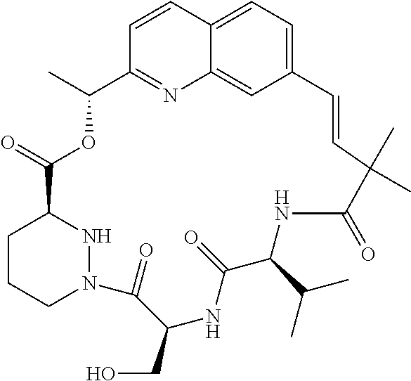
C12=CC=C3C(=C1)N=C(C=C3)C(C)OC(=O)C1CCCN(N1)C(=O)C(CO)NC(=O)C(C(C)C)NC(=O)C(C)(C)C=C2
